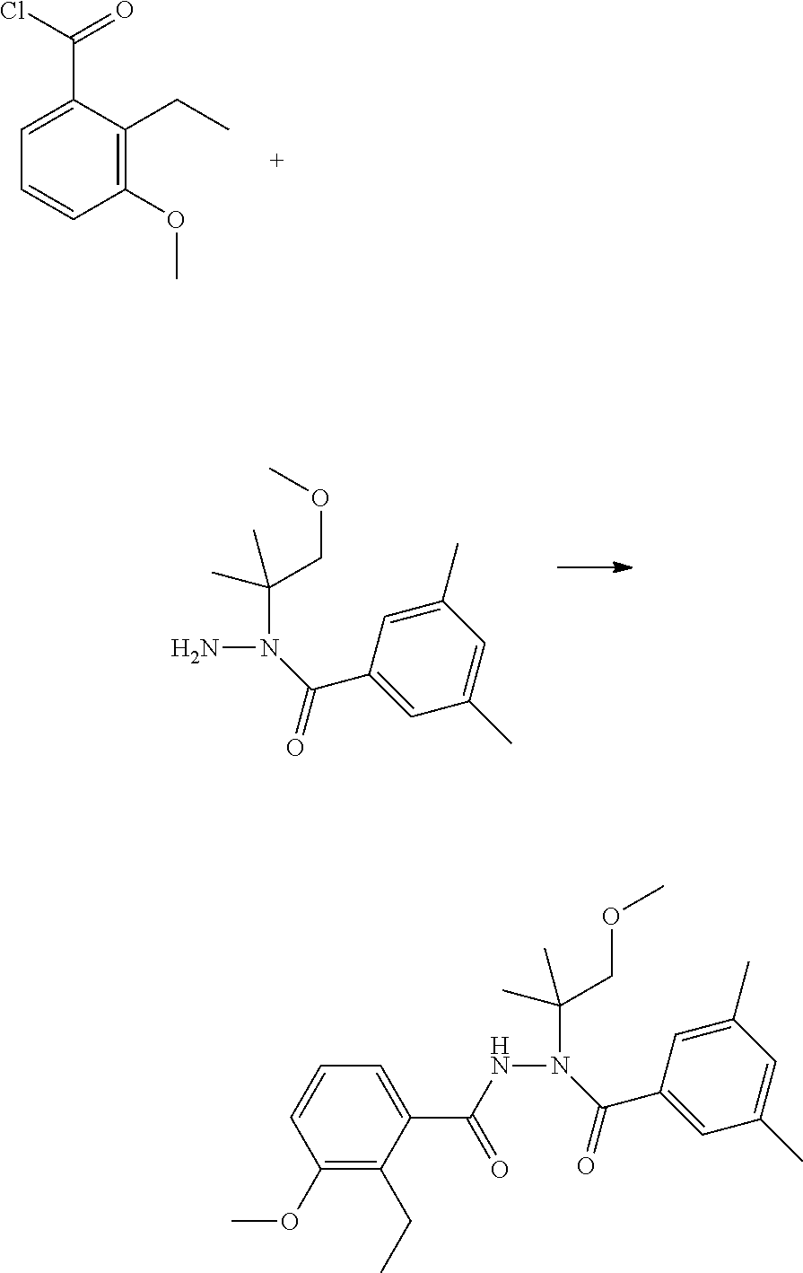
C1=C(C(Cl)=O)C(CC)=C(OC)C=C1.C(N(N)C(=O)C1=CC(C)=CC(C)=C1)(COC)(C)C.C(N(NC(C1=CC=CC(OC)=C1CC)=O)C(=O)C1=CC(C)=CC(C)=C1)(COC)(C)C
